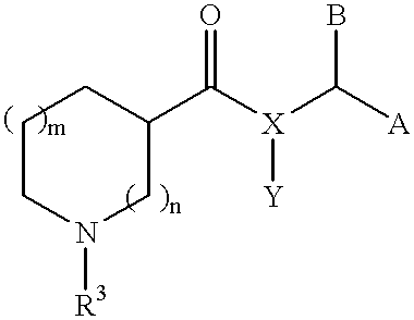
N1([R3])CC(C([X]([Y])C([A])B)=O)CCC1
